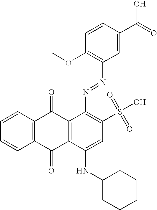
C1=CC2=C(C=C1)C(=O)C1=C(C2=O)C(N=NC2=C(OC)C=CC(C(=O)O)=C2)=C(S(O)(=O)=O)C=C1NC1CCCCC1
